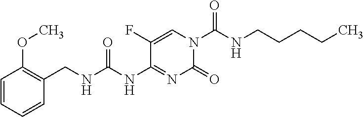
C1(=O)N(C(=O)NCCCCC)C=C(F)C(NC(=O)NCC2=C(OC)C=CC=C2)=N1
